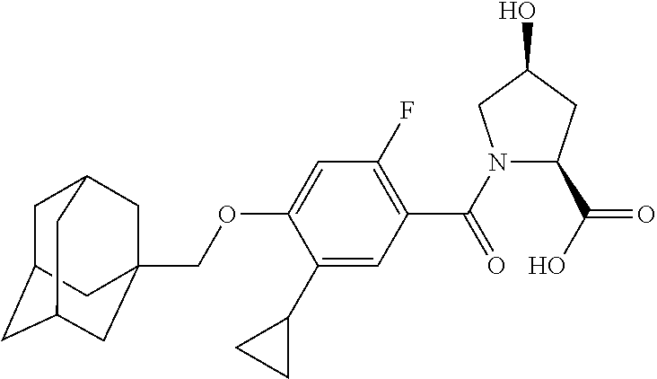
C(OC1=CC(F)=C(C(N2C(C(O)=O)CC(O)C2)=O)C=C1C1CC1)C12CC3CC(CC(C1)C3)C2
